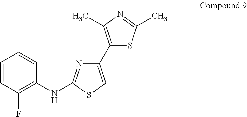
C1(C2=CSC(NC3=C(F)C=CC=C3)=N2)=C(C)N=C(C)S1
